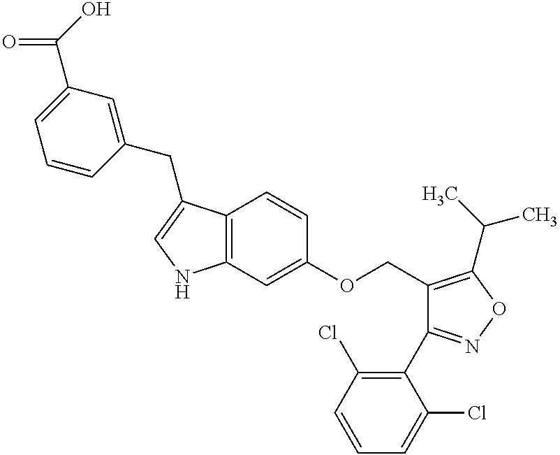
C12=C(C=C(OCC3=C(C(C)C)ON=C3C3=C(Cl)C=CC=C3Cl)C=C1)NC=C2CC1=CC(C(O)=O)=CC=C1
